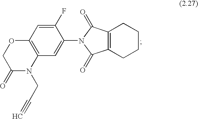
C1(F)=CC2=C(C=C1N1C(=O)C3=C(CCCC3)C1=O)N(CC#C)C(=O)CO2
